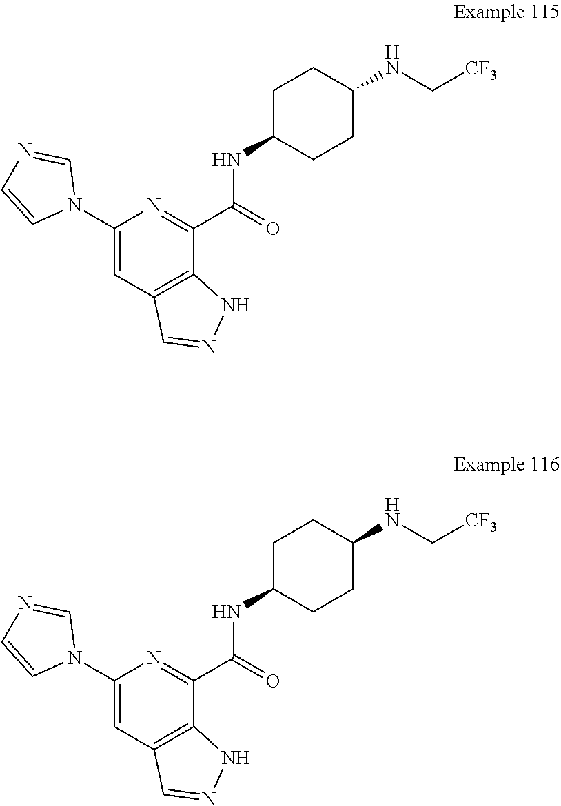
C1(N2C=NC=C2)=CC2=C(C(C(=O)NC3CCC(NC[CF3])CC3)=N1)NN=C2.C1(N2C=NC=C2)=CC2=C(C(C(=O)NC3CCC(NC[CF3])CC3)=N1)NN=C2
